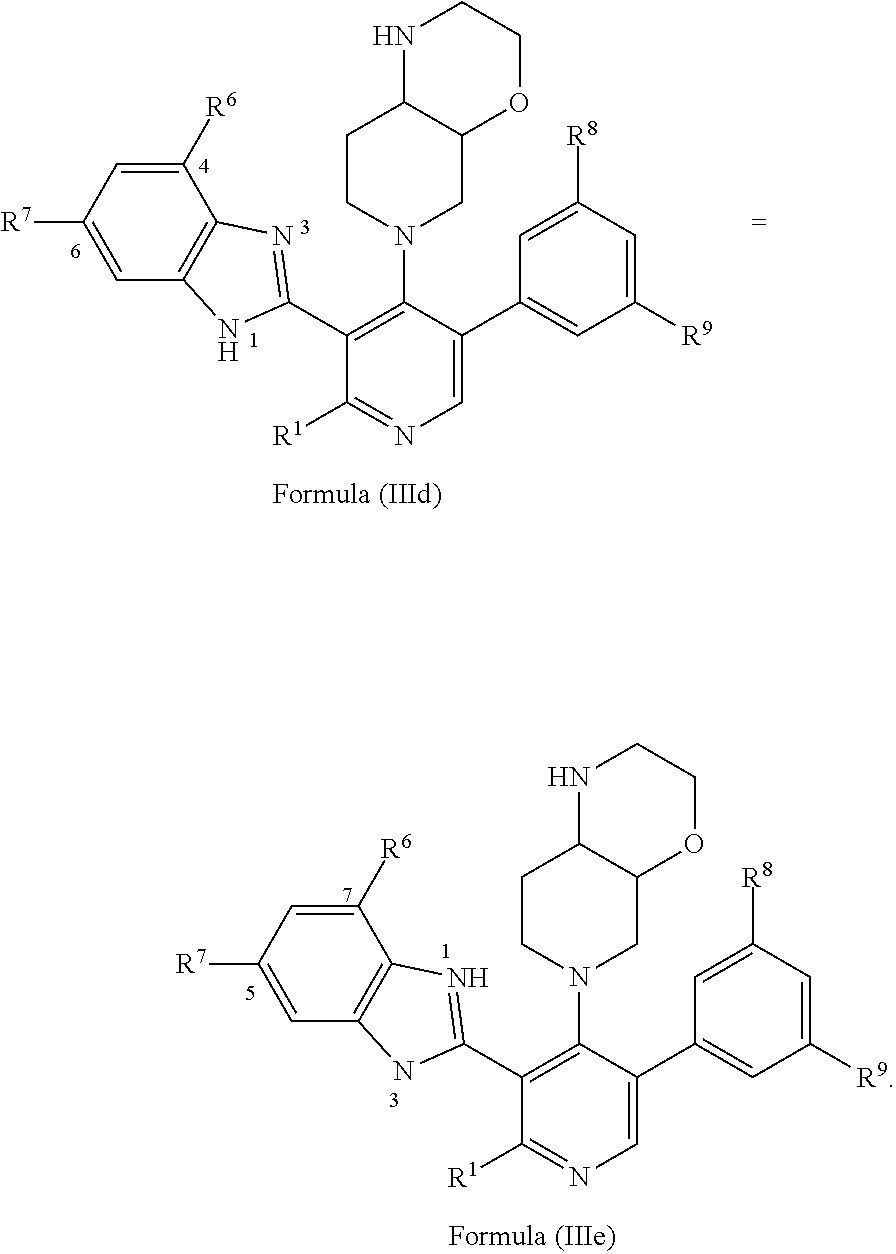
C1=C(C2=CC([R9])=CC([R8])=C2)C(N2CC3C(CC2)NCCO3)=C(C2=NC3=C(N2)C=C([R7])C=C3[R6])C([R1])=N1.C1=C(C2=CC([R9])=CC([R8])=C2)C(N2CC3C(CC2)NCCO3)=C(C2=NC3=C(N2)C=C([R7])C=C3[R6])C([R1])=N1
